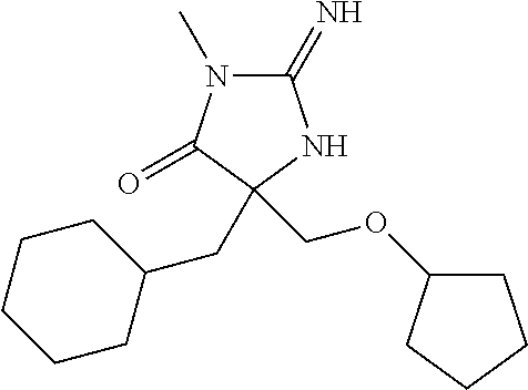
C1(=N)N(C)C(=O)C(CC2CCCCC2)(COC2CCCC2)N1
